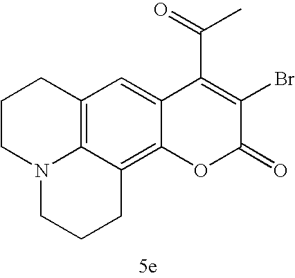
C12=C3C(=C4C(=C1)C(C(=O)C)=C(Br)C(=O)O4)CCCN3CCC2
